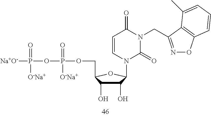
C1=CN(C2C(O)C(O)C(COP(OP([Na+O-])(=O)[O-Na+])(=O)[O-Na+])O2)C(=O)N(CC2=NOC3=C2C(C)=CC=C3)C1=O
